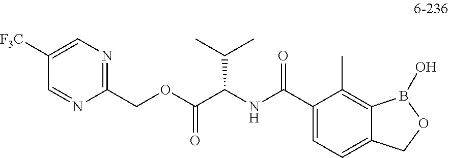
C1(COC(C(NC(C2=CC=C3C(=C2C)B(O)OC3)=O)C(C)C)=O)=NC=C([F3C])C=N1
